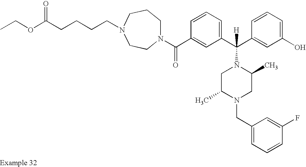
N1(C(C2=CC(C(C3=CC(O)=CC=C3)([H])N3CC(C)N(CC4=CC=CC(F)=C4)CC3C)=CC=C2)=O)CCCN(CCCCC(OCC)=O)CC1
